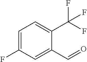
C1=C(F)C=C(C=O)C(C(F)(F)F)=C1
